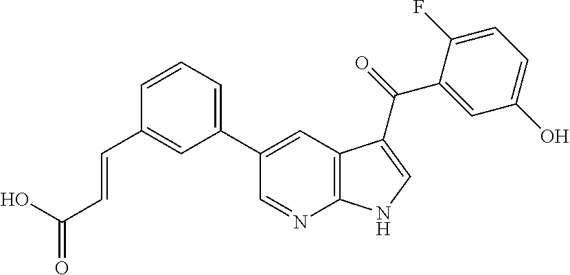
C(C1=CC(C2=CC3=C(N=C2)NC=C3C(=O)C2=CC(O)=CC=C2F)=CC=C1)=CC(=O)O
